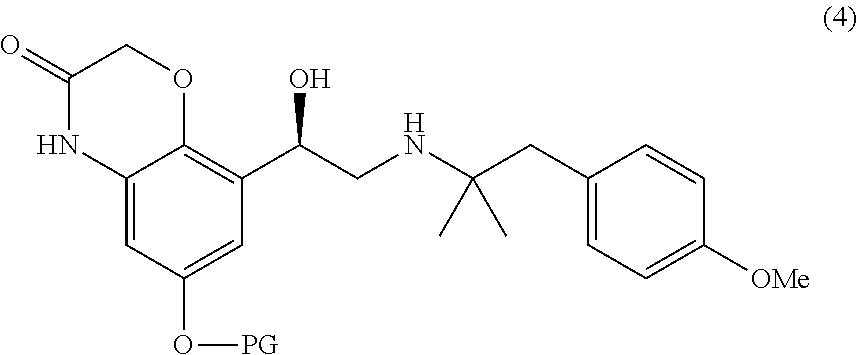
C1(=O)NC2=CC(O[PG])=CC(C(CNC(CC3=CC=C([OMe])C=C3)(C)C)O)=C2OC1
